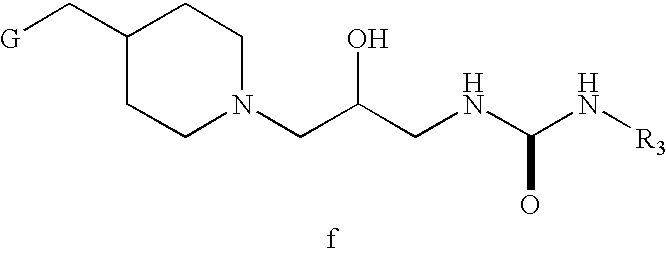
[G]CC1CCN(CC(CNC(N[R3])O)O)CC1
